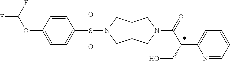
C1=C(OC(F)F)C=CC(S(=O)(N2CC3=C(C2)CN(C(=O)C(CO)C2=CC=CC=N2)C3)=O)=C1
